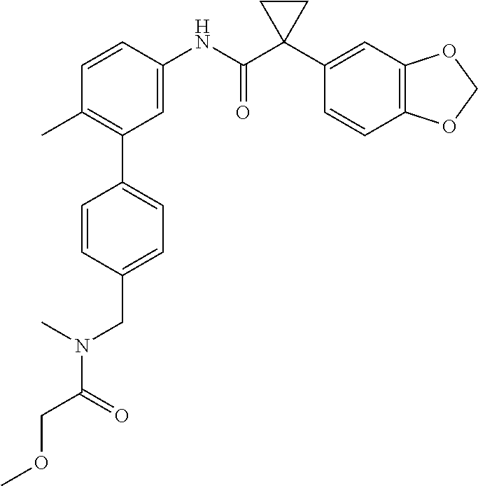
C1=C(NC(C2(C3=CC4=C(C=C3)OCO4)CC2)=O)C=CC(C)=C1C1=CC=C(CN(C(COC)=O)C)C=C1
